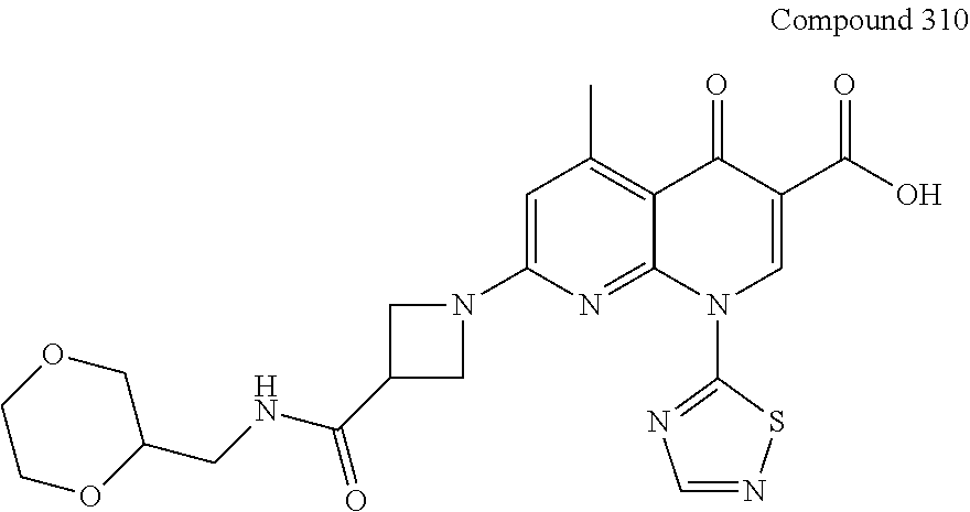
C1=C(N2CC(C(=O)NCC3COCCO3)C2)N=C2C(=C1C)C(=O)C(C(=O)O)=CN2C1=NC=NS1
